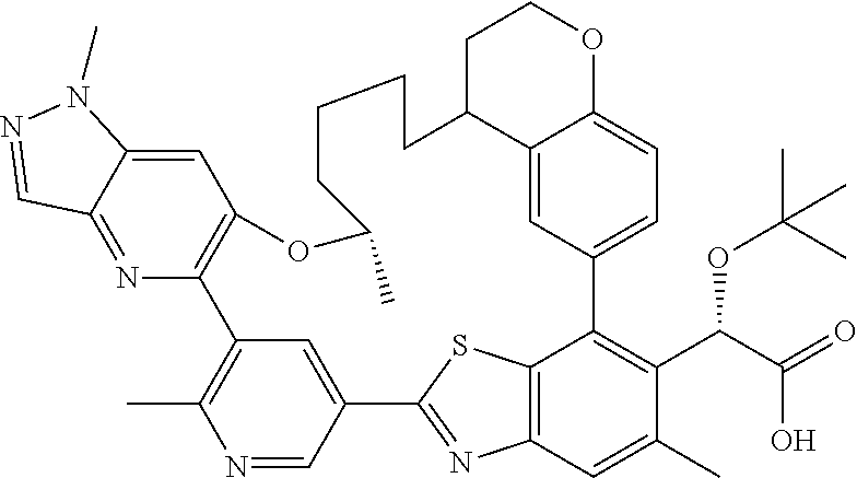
N1=CC2=CC(=C1C)C1=C(C=C3C(=N1)C=NN3C)OC(C)CCCCC1C3=CC(=CC=C3OCC1)C1=C(C(C(O)=O)OC(C)(C)C)C(C)=CC3=C1SC2=N3
